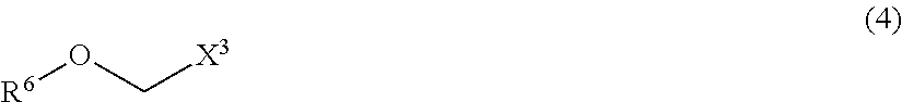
[R6]OC[X3]
